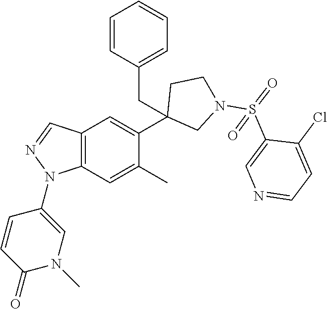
C1(C2=CC3=C(C=C2C)N(C2=CN(C)C(=O)C=C2)N=C3)(CC2=CC=CC=C2)CN(S(=O)(C2=CN=CC=C2Cl)=O)CC1
